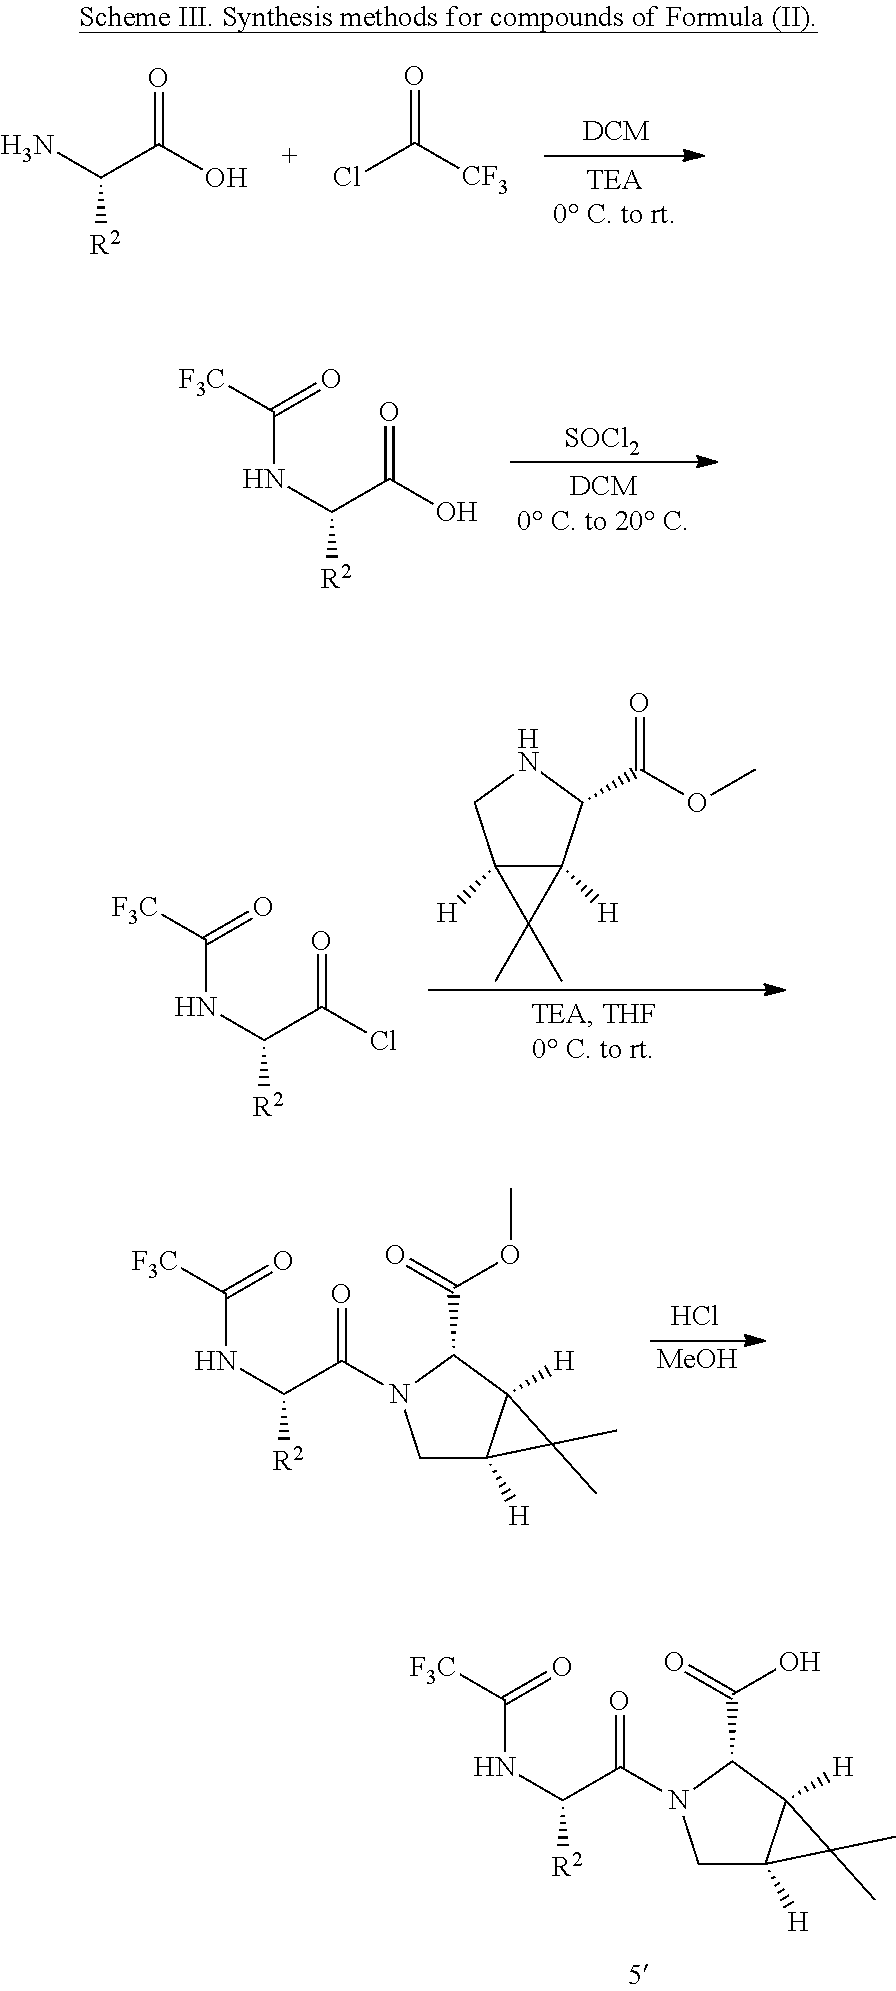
NC(C(=O)O)[R2].ClC([CF3])=O.[SOCl2].C(NC([R2])C(O)=O)([F3C])=O.C12([H])C([H])(C(C(OC)=O)NC1)C2(C)C.C(NC([R2])C(Cl)=O)([F3C])=O.Cl.[MeOH].C(NC([R2])C(N1CC2([H])C([H])(C1C(=O)OC)C2(C)C)=O)([F3C])=O.C(NC([R2])C(N1CC2([H])C([H])(C1C(=O)O)C2(C)C)=O)([F3C])=O
